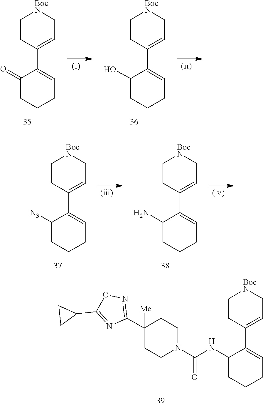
O=C1CCCC=C1C1=CC[BocN]CC1.OC1CCCC=C1C1=CC[BocN]CC1.C1(C2=CC[BocN]CC2)=CCCCC1[N3].C1(N)C(C2=CC[BocN]CC2)=CCCC1.C1(C2([Me])CCN(C(NC3CCCC=C3C3=CC[BocN]CC3)=O)CC2)=NOC(C2CC2)=N1
